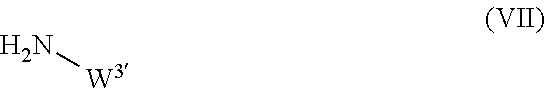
N[W3]
